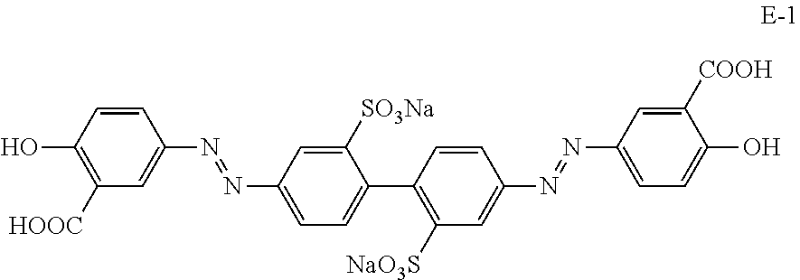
C1=CC(O)=C([HOOC])C=C1N=NC1=CC=C(C2=C([NaO3S])C=C(N=NC3=CC=C(O)C([COOH])=C3)C=C2)C([SO3Na])=C1
